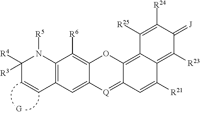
C1([R4])([R3])C=CC2=C(N1[R5])C([R6])=C1C(=C2)[Q]=C2C(=C3C(=C([R23])C(=[J])C([R24])=C3[R25])C([R21])=C2)O1
